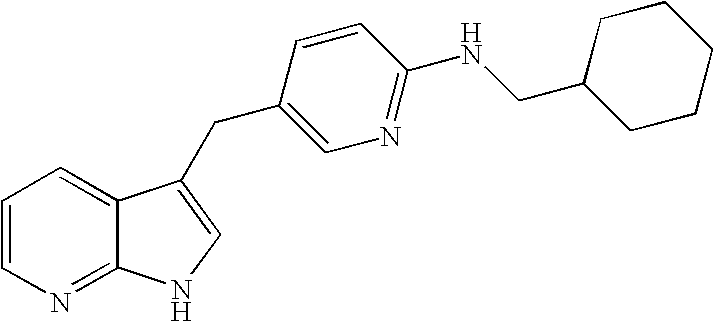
N1=C2C(=CC=C1)C(CC1=CN=C(NCC3CCCCC3)C=C1)=CN2
